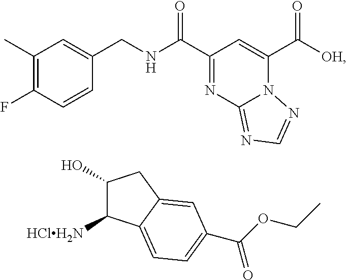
C1(C)=C(F)C=CC(CNC(C2=NC3=NC=NN3C(C([OH])=O)=C2)=O)=C1.C1(O)C([HClH2N])C2=CC=C(C(OCC)=O)C=C2C1
